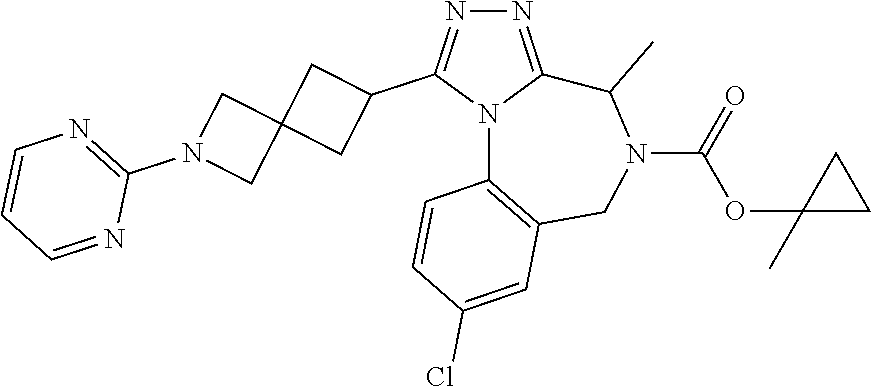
N1=C2N(C(C3CC4(C3)CN(C3=NC=CC=N3)C4)=N1)C1=C(CN(C(=O)OC3(C)CC3)C2C)C=C(Cl)C=C1
